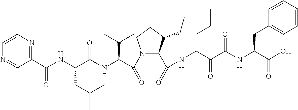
C1(C(NC(C(NC(C(N2C(C(=O)NC(C(C(NC(C(O)=O)CC3=CC=CC=C3)=O)=O)CCC)C(CC)CC2)=O)C(C)C)=O)CC(C)C)=O)=NC=CN=C1
